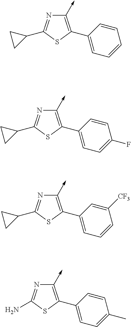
C1(->C)=C(C2=CC=CC=C2)SC(C2CC2)=N1.C1(->C)=C(C2=CC=C(F)C=C2)SC(C2CC2)=N1.C1(->C)=C(C2=CC=CC([CF3])=C2)SC(C2CC2)=N1.C1(->C)=C(C2=CC=C(C)C=C2)SC(N)=N1
